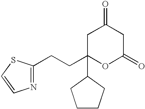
C1C(CCC2=NC=CS2)(C2CCCC2)OC(=O)CC1=O
